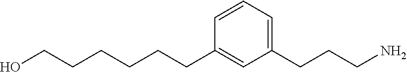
C1(CCCCCCO)=CC(CCCN)=CC=C1
